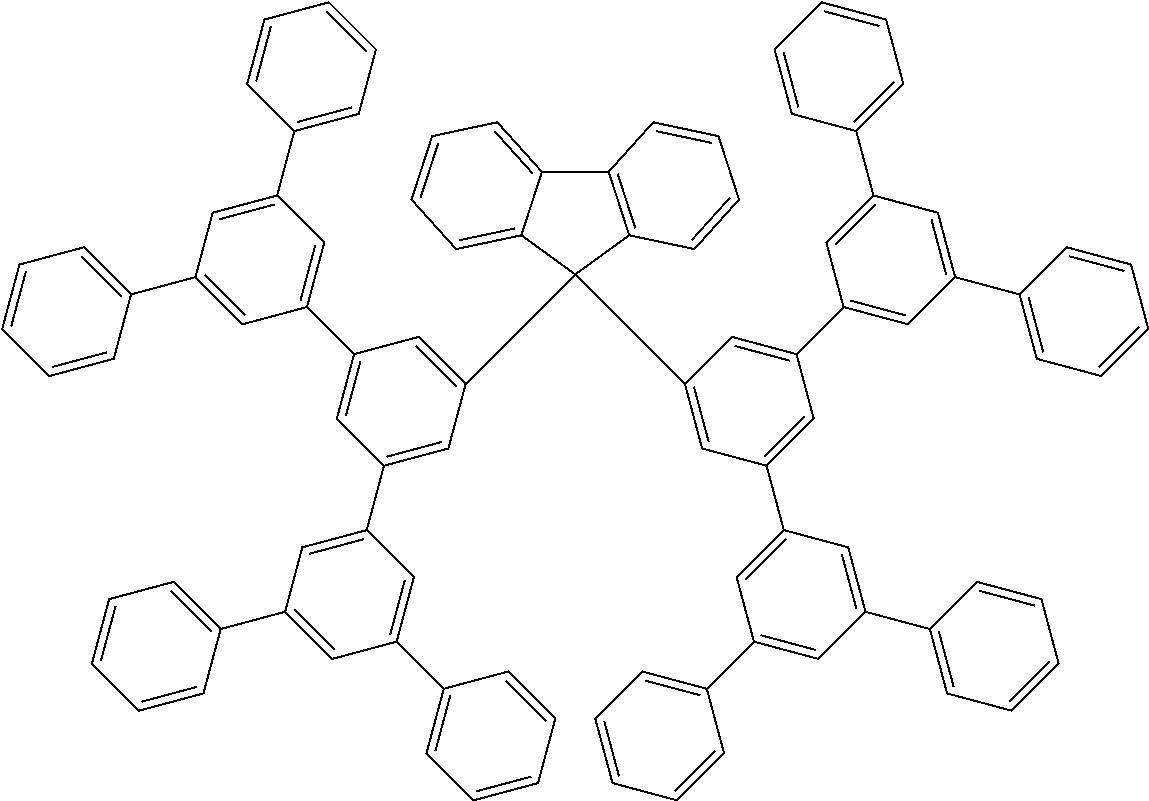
C12=C(C(C3=CC(C4=CC(C5=CC=CC=C5)=CC(C5=CC=CC=C5)=C4)=CC(C4=CC(C5=CC=CC=C5)=CC(C5=CC=CC=C5)=C4)=C3)(C3=CC(C4=CC(C5=CC=CC=C5)=CC(C5=CC=CC=C5)=C4)=CC(C4=CC(C5=CC=CC=C5)=CC(C5=CC=CC=C5)=C4)=C3)C3=CC=CC=C13)C=CC=C2
